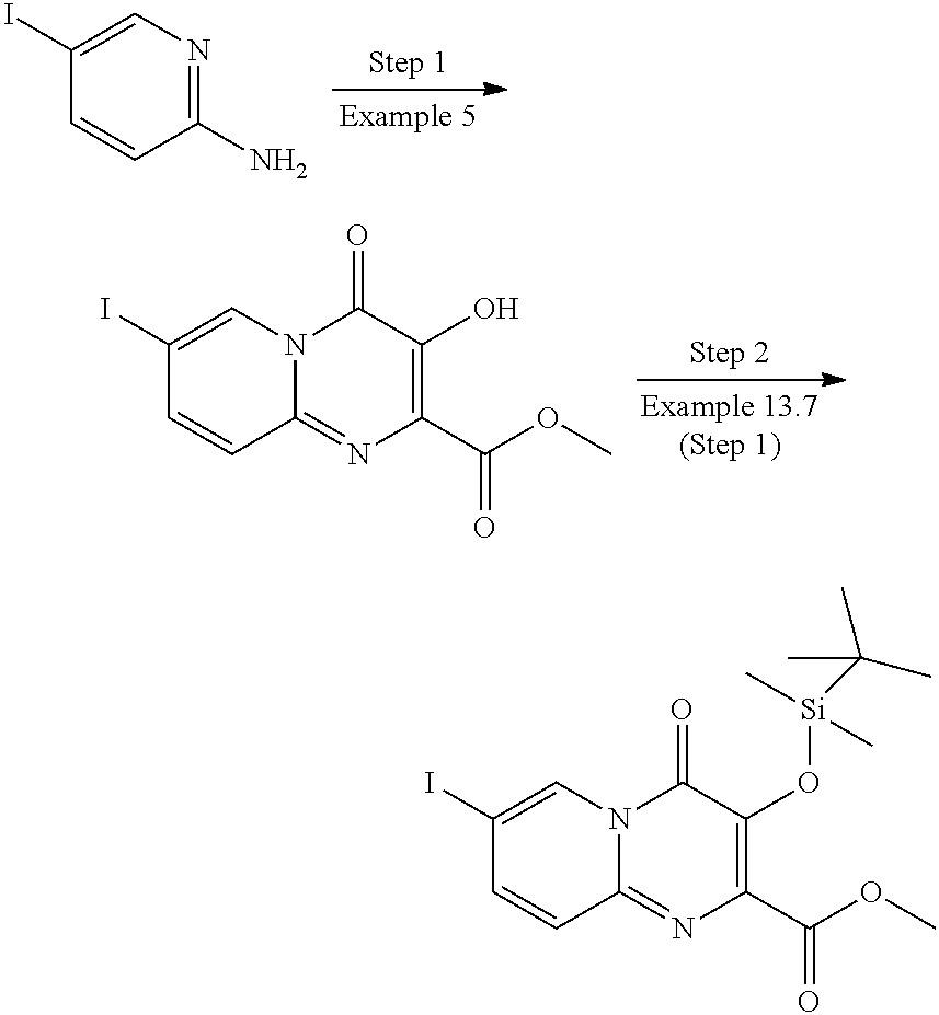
C1(N)=NC=C(I)C=C1.C12=NC(C(=O)OC)=C(O)C(=O)N1C=C(I)C=C2.N12C(=NC(C(OC)=O)=C(O[Si](C)(C)C(C)(C)C)C1=O)C=CC(I)=C2
